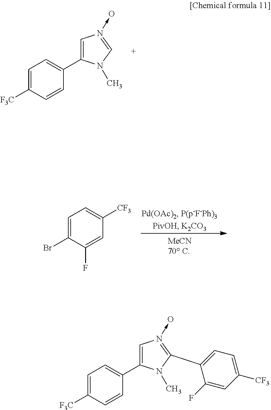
C1=C([F3C])C=CC(C2=CN(->O)=CN2C)=C1.C1=C(Br)C(F)=CC([CF3])=C1.C1=C([F3C])C=CC(C2=CN(->O)=C(C3=CC=C([CF3])C=C3F)N2C)=C1
